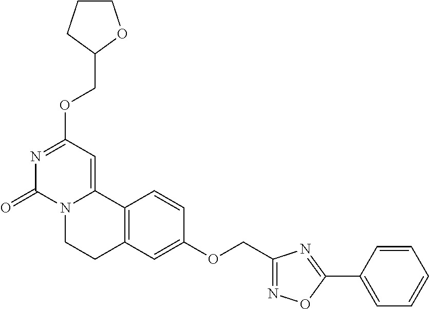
N1=C(OCC2OCCC2)C=C2N(C1=O)CCC1=C2C=CC(OCC2=NOC(C3=CC=CC=C3)=N2)=C1
